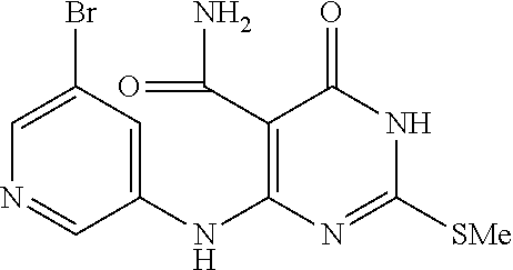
C1=C(Br)C=C(NC2=C(C(=O)N)C(=O)NC([SMe])=N2)C=N1
